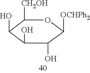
C1([CH2OH])C(O)C(O)C(O)C([OCHPh2])O1
